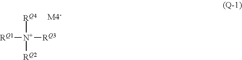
[RQ4][N+]([RQ3])([RQ1])[RQ2]
